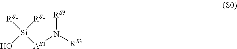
[RS1][Si]([RS1])(O)[AS1]N([RS3])[RS3]
